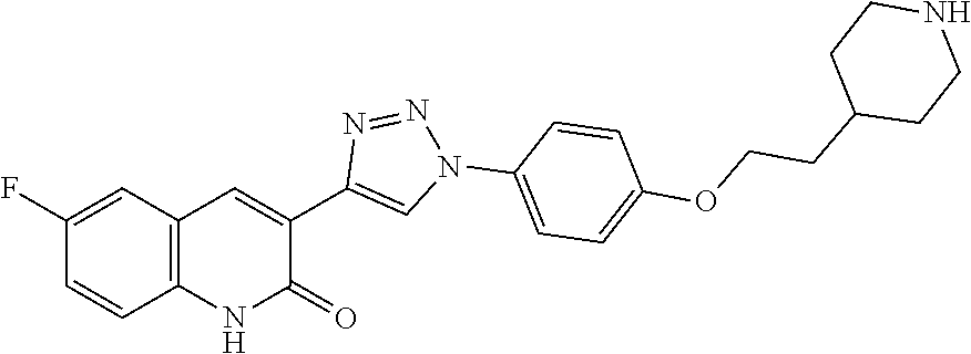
C12=C(C=C(F)C=C1)C=C(C1=CN(C3=CC=C(OCCC4CCNCC4)C=C3)N=N1)C(=O)N2
